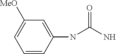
C1=CC(NC(N)=O)=CC([MeO])=C1
